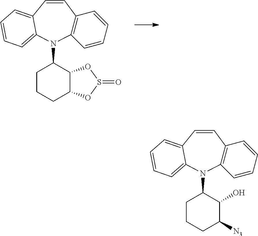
C12=C(C=CC3=CC=CC=C3N1C1CCCC3C1OS(=O)O3)C=CC=C2.C12=C(C=CC3=CC=CC=C3N1C1CCCC([N3])C1O)C=CC=C2
